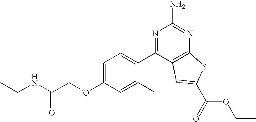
C1=C(OCC(NCC)=O)C=C(C)C(C2=NC(N)=NC3=C2C=C(C(=O)OCC)S3)=C1
